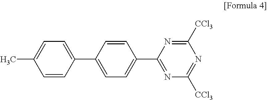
C1=CC(C2=CC=C(C3=NC([CCl3])=NC([CCl3])=N3)C=C2)=CC=C1C
